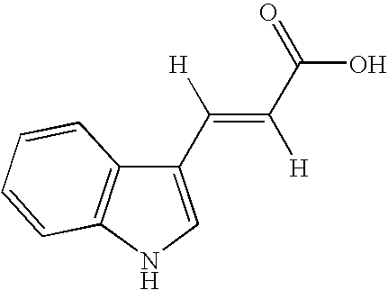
C1(C([H])=C(C(=O)O)[H])=CNC2=C1C=CC=C2
